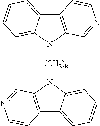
C12=C(N([(CH2)8]N3C4=C(C5=CC=CC=C35)C=CN=C4)C3=CC=CC=C13)C=NC=C2
